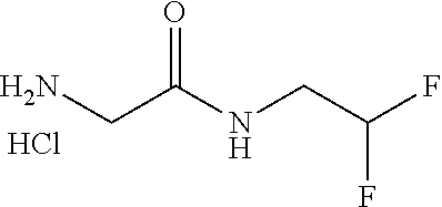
NCC(NCC(F)F)=O.Cl
